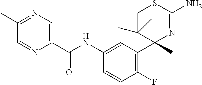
C1(C(NC2=CC(C3(C)N=C(N)SCC3(C)C)=C(F)C=C2)=O)=CN=C(C)C=N1
